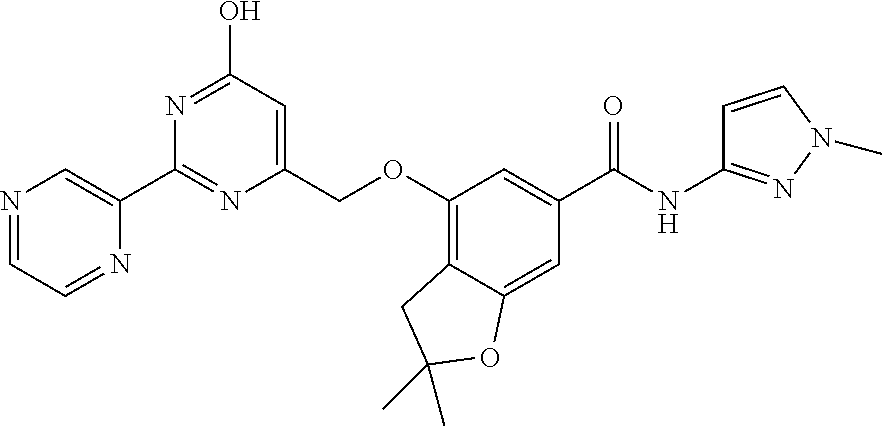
N1=CC=NC(C2=NC(COC3=C4C(=CC(C(NC5=NN(C)C=C5)=O)=C3)OC(C)(C)C4)=CC(O)=N2)=C1
